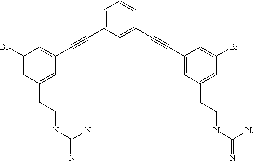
C1=C(C#CC2=CC(Br)=CC(CCNC(=N)N)=C2)C=C(C#CC2=CC(CCNC(=N)N)=CC(Br)=C2)C=C1
